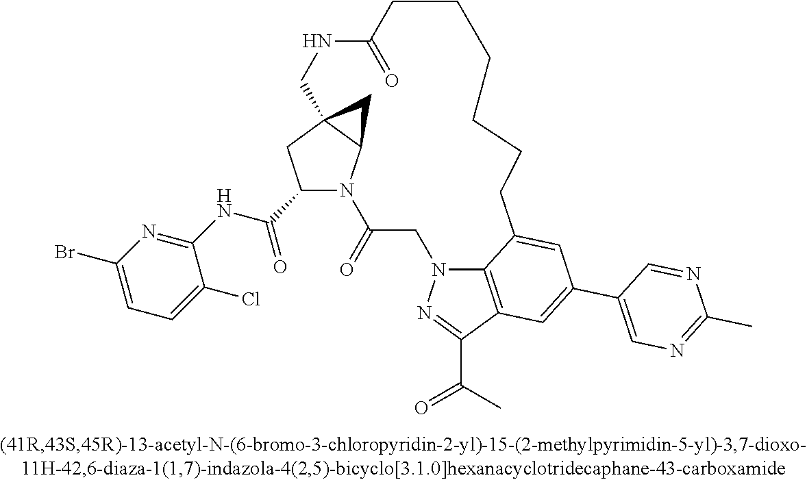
C1(C(NC2=NC(Br)=CC=C2Cl)=O)N2C3C(C1)(C3)CNC(=O)CCCCCCC1=CC(C3=CN=C(C)N=C3)=CC3=C1N(CC2=O)N=C3C(=O)C
